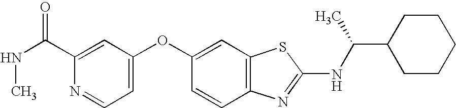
C1(C(NC)=O)=CC(OC2=CC3=C(C=C2)N=C(NC(C2CCCCC2)C)S3)=CC=N1
